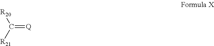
C([R21])([R20])=[Q]
